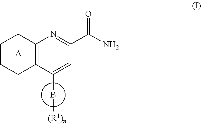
C1CCC2=C(C1)N=C(C(N)=O)C=C2B[(R1)n].[A]
